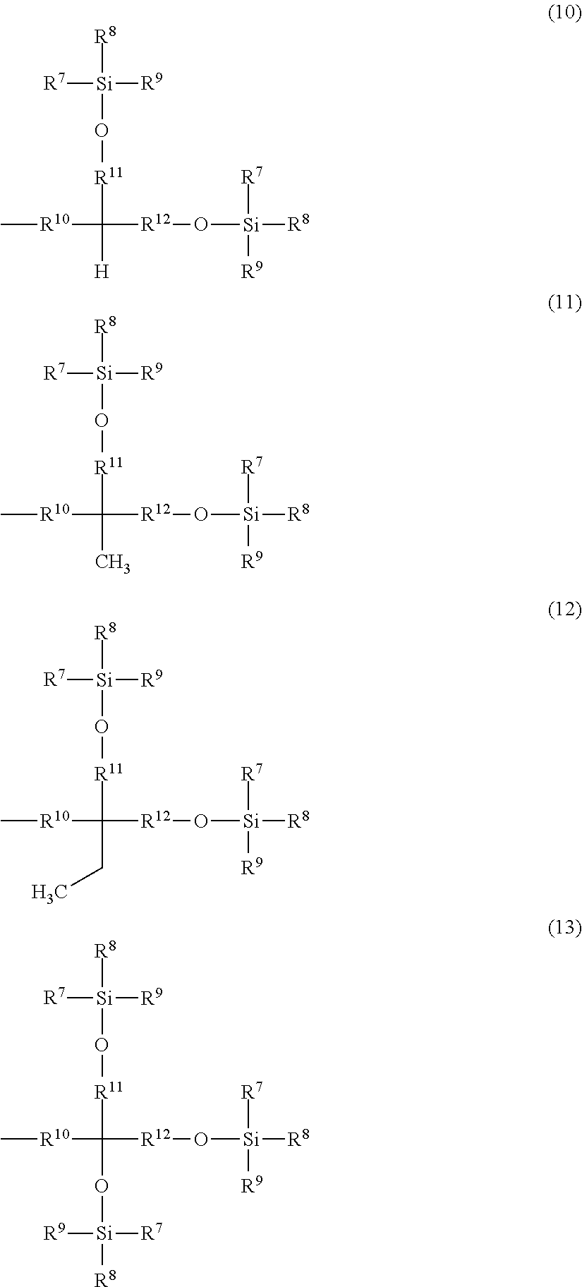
[R8][Si](O[R11]C([H])([R12]O[Si]([R7])([R9])[R8])[R10]C)([R9])[R7].[R8][Si](O[R11]C(C)([R12]O[Si]([R7])([R9])[R8])[R10]C)([R9])[R7].[R8][Si](O[R11]C(CC)([R12]O[Si]([R7])([R9])[R8])[R10]C)([R9])[R7].[R8][Si](O[R11]C([R12]O[Si]([R7])([R9])[R8])([R10]C)O[Si]([R8])([R7])[R9])([R9])[R7]
